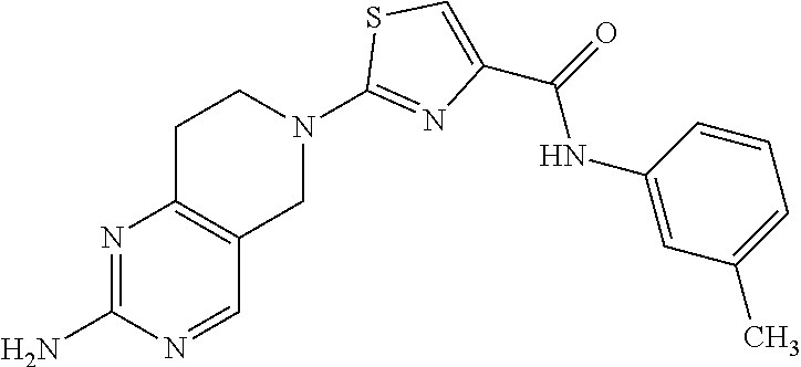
N1=C(N)N=CC2=C1CCN(C1=NC(C(=O)NC3=CC(C)=CC=C3)=CS1)C2
